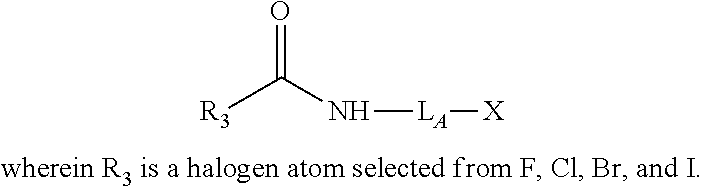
N([LA][X])C([R3])=O
